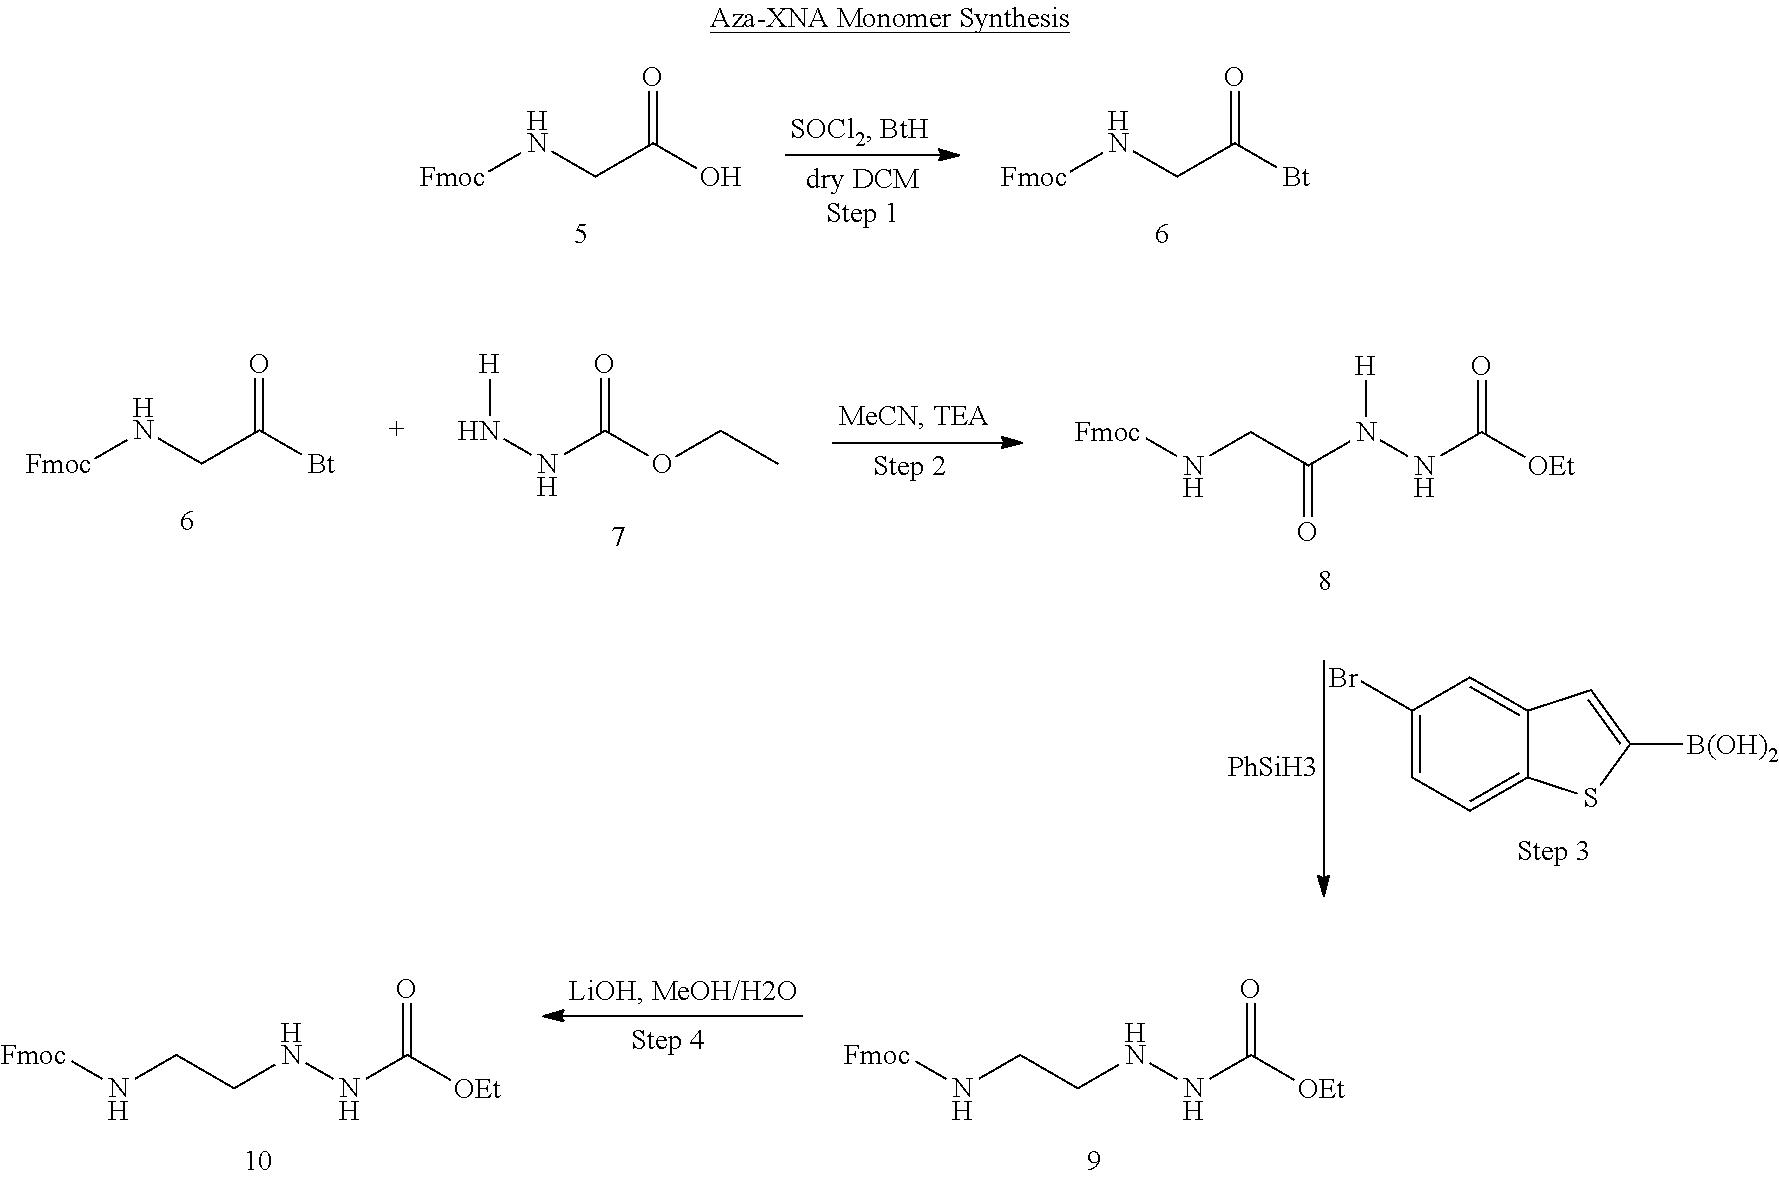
[Fmoc]NCC(O)=O.[Fmoc]NCC([Bt])=O.[PhSiH3].C1(Br)=CC=C2C(=C1)C=C([B(OH)2])S2.C(NNC([OEt])=O)CN[Fmoc].C(NNC([OEt])=O)CN[Fmoc].[Fmoc]NCC([Bt])=O.C(N(NC([OEt])=O)[H])(=O)CN[Fmoc].N(NC(OCC)=O)[H]
